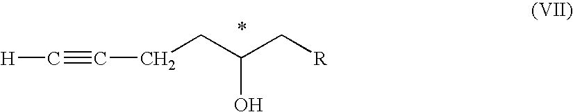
[H]C#CCCC(C[R])O
